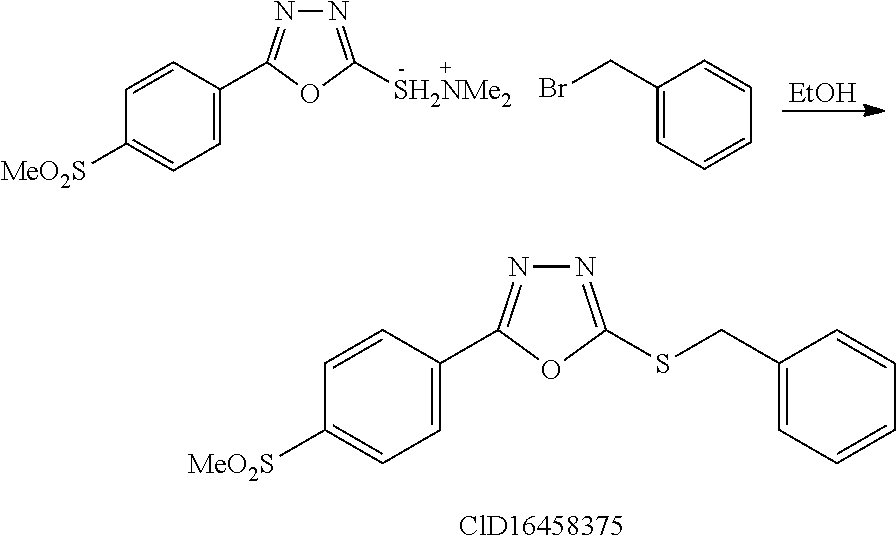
C1=C(C2=NN=C([SH2NMe2])O2)C=CC([MeO2S])=C1.C1(CBr)=CC=CC=C1.[EtOH].C1=C(C2=NN=C(SCC3=CC=CC=C3)O2)C=CC([MeO2S])=C1
